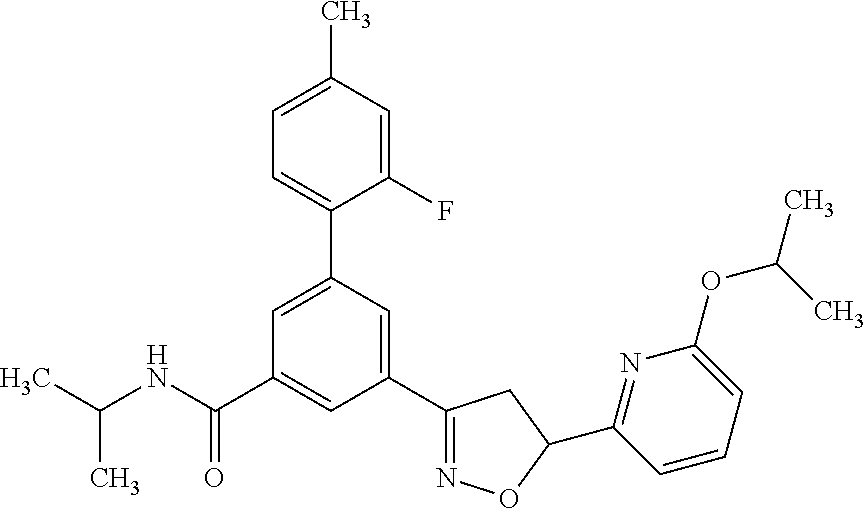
CC(NC(C1=CC(C2=NOC(C3=NC(OC(C)C)=CC=C3)C2)=CC(C2=CC=C(C)C=C2F)=C1)=O)C
